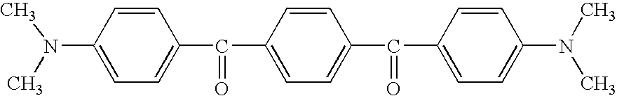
C1=CC(N(C)C)=CC=C1C(C1=CC=C(C(C2=CC=C(N(C)C)C=C2)=O)C=C1)=O
